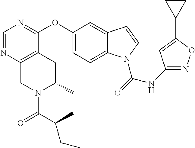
O(C1=CC=C2C(=C1)C=CN2C(=O)NC1=NOC(C2CC2)=C1)C1=NC=NC2=C1CC(C)N(C(=O)C(C)CC)C2
